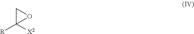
C1C([X2])([R])O1
